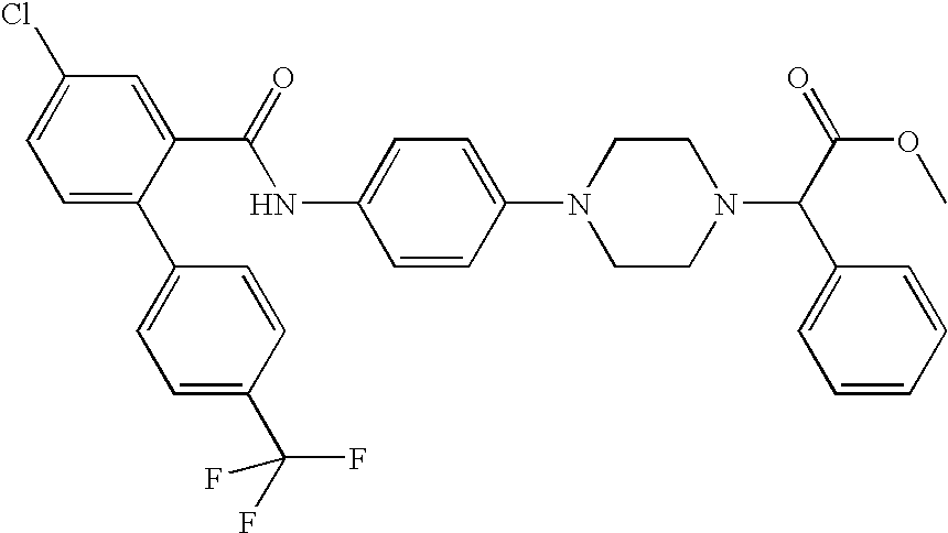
N1(C2=CC=C(NC(C3=CC(Cl)=CC=C3C3=CC=C(C(F)(F)F)C=C3)=O)C=C2)CCN(C(C(OC)=O)C2=CC=CC=C2)CC1
